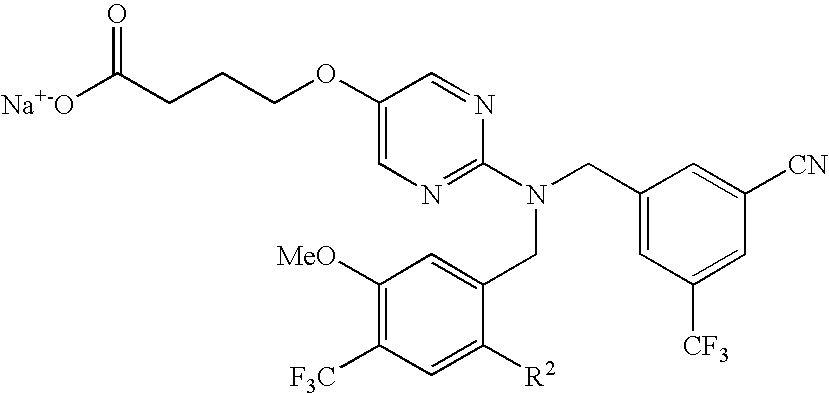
C1(OCCCC([Na+-O])=O)=CN=C(N(CC2=CC([CF3])=CC([CN])=C2)CC2=CC([MeO])=C([F3C])C=C2[R2])N=C1
